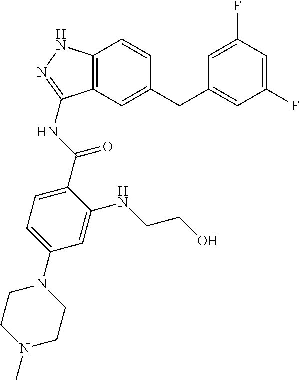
C12=C(C=C(CC3=CC(F)=CC(F)=C3)C=C1)C(NC(C1=CC=C(N3CCN(C)CC3)C=C1NCCO)=O)=NN2
